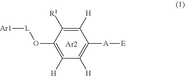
C1([H])=C([R1])C(O[L][Ar1])=C([H])C([H])=C1[A][E].[Ar2]
